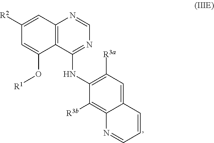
C1=C(O[R1])C2=C(C=C1[R2])N=CN=C2NC1=C([R3a])C=C2C(=C1[R3b])N=CC=C2
